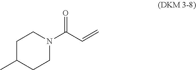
C1C(C)CCN(C(C=C)=O)C1
